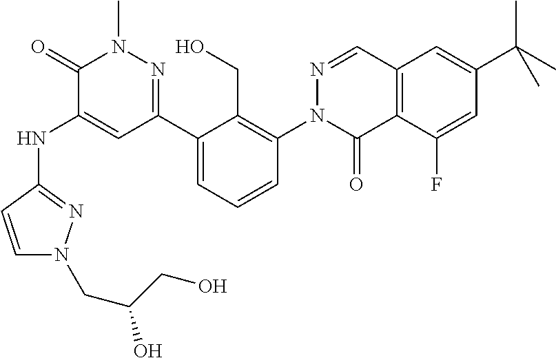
N(C1=CC(C2=CC=CC(N3C(=O)C4=C(C=N3)C=C(C(C)(C)C)C=C4F)=C2CO)=NN(C)C1=O)C1=NN(CC(O)CO)C=C1
